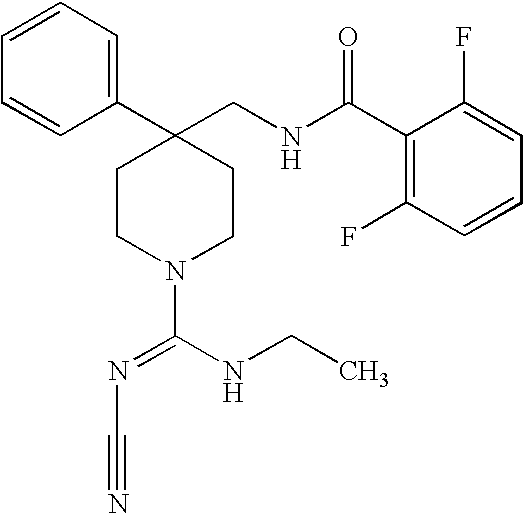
C1(C2(CNC(C3=C(F)C=CC=C3F)=O)CCN(C(NCC)=NC#N)CC2)=CC=CC=C1
